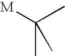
C(C)([M])(C)C
